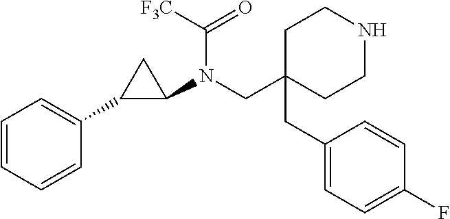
C(C1(CC2=CC=C(F)C=C2)CCNCC1)N(C1C(C2=CC=CC=C2)C1)C(=O)[F3C]
